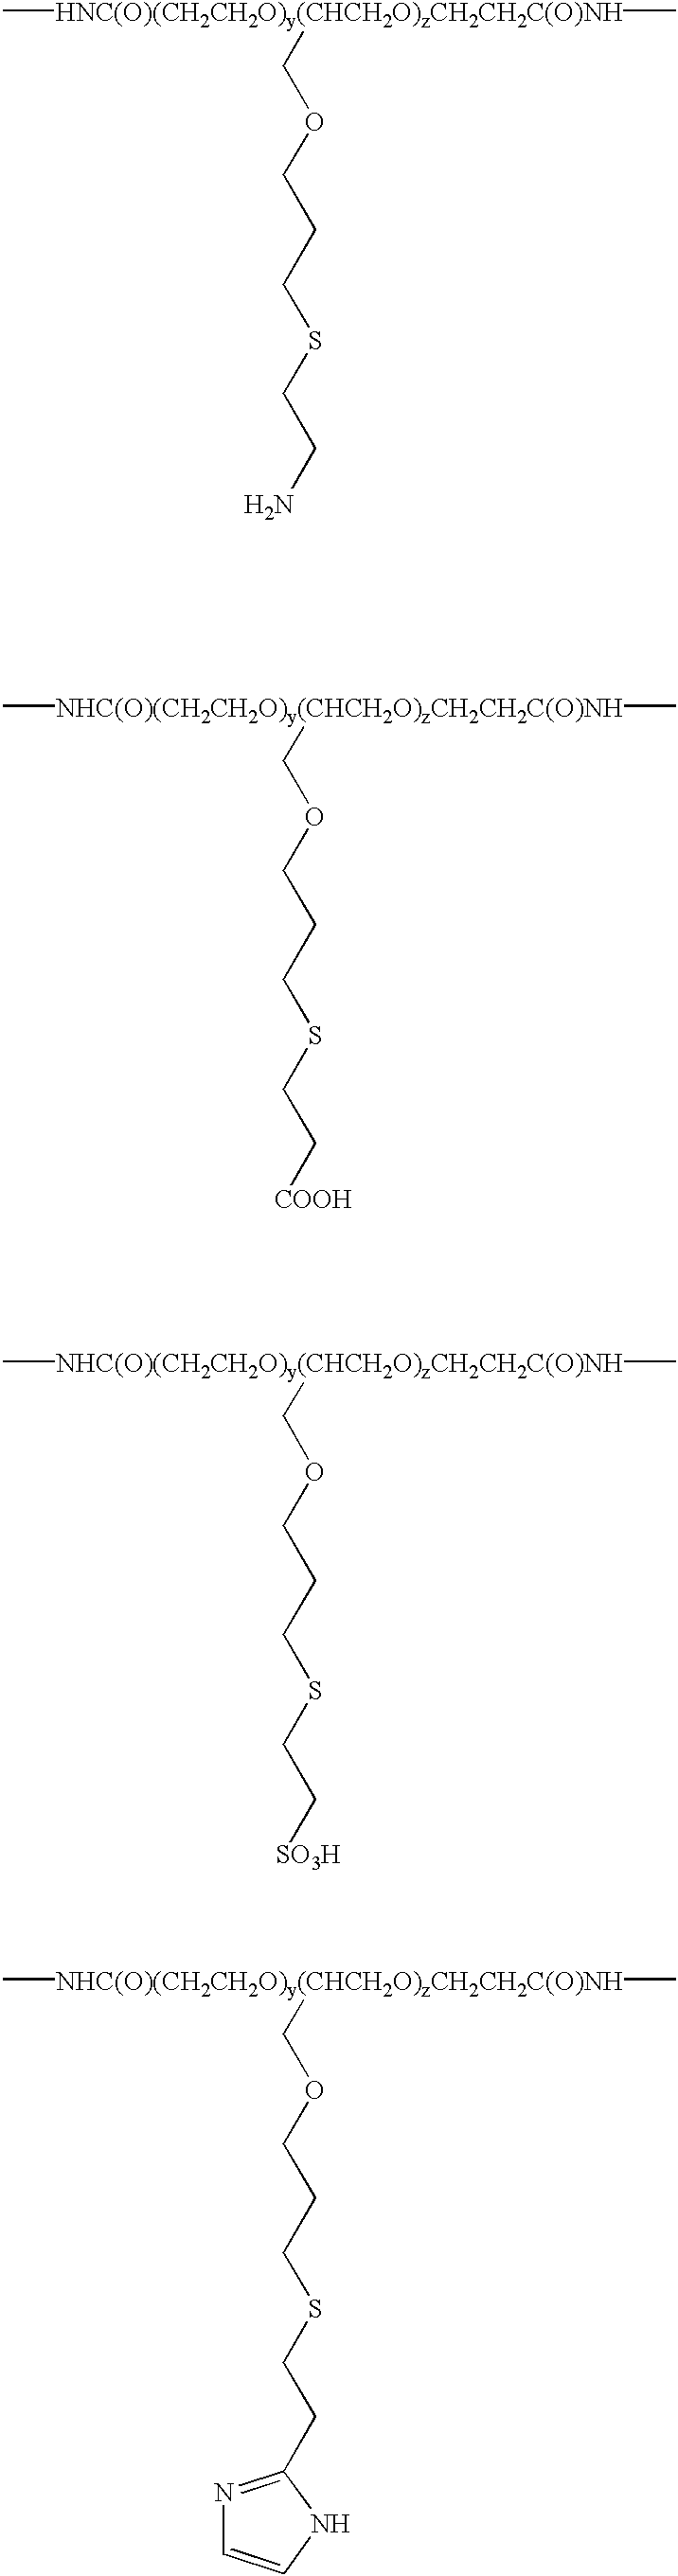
C[HNC(O)(CH2CH2O)y(CHCH2O)zCH2CH2C(O)NH](C)COCCCSCCN.C[NHC(O)(CH2CH2O)y(CHCH2O)zCH2CH2C(O)NH](C)COCCCSCC[COOH].C[NHC(O)(CH2CH2O)y(CHCH2O)zCH2CH2C(O)NH](C)COCCCSCC[SO3H].C[NHC(O)(CH2CH2O)y(CHCH2O)zCH2CH2C(O)NH](C)COCCCSCCC1=NC=CN1
